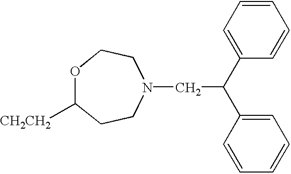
O1C([CH2CH2])CCN(CC(C2=CC=CC=C2)C2=CC=CC=C2)CC1
